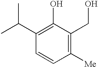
C1(C(C)C)=C(O)C(CO)=C([Me])C=C1
